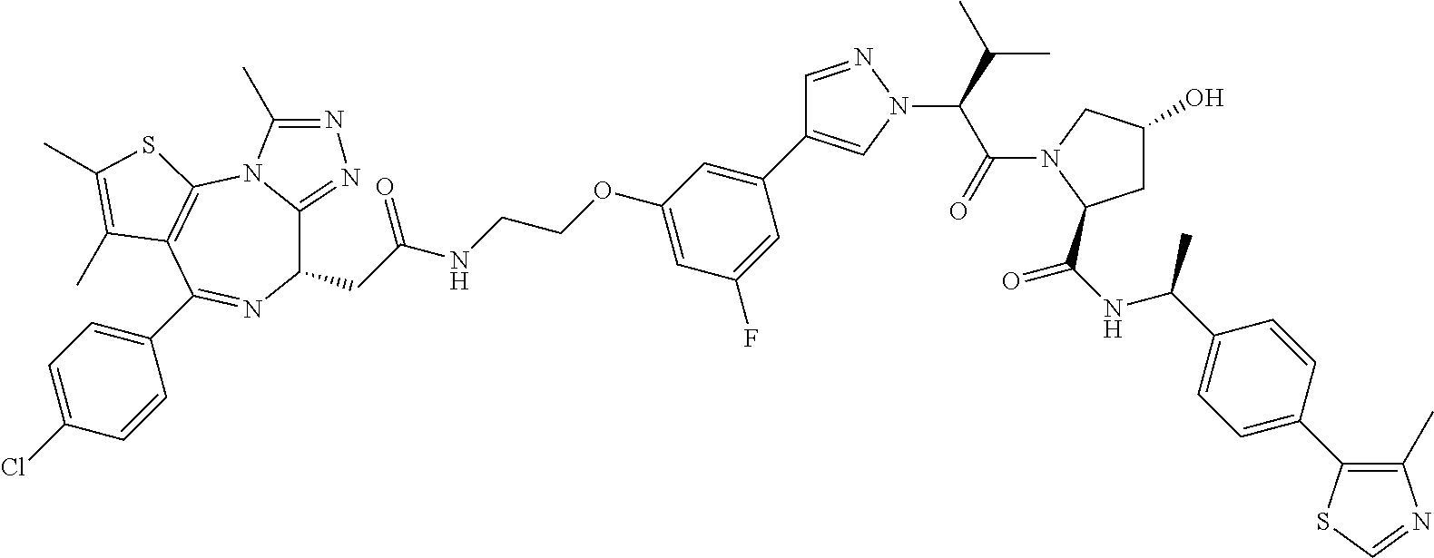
C1(CC(NCCOC2=CC(F)=CC(C3=CN(C(C(N4C(C(NC(C5=CC=C(C6=C(C)N=CS6)C=C5)C)=O)CC(O)C4)=O)C(C)C)N=C3)=C2)=O)C2=NN=C(C)N2C2=C(C(C3=CC=C(Cl)C=C3)=N1)C(C)=C(C)S2
